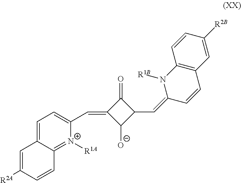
C1(=O)C(=CC2=CC=C3C(=[N+]2[R1A])C=CC([R2A])=C3)C([O-])C1C=C1C=CC2=C(N1[R1B])C=CC([R2B])=C2
